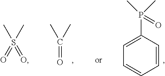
CC(C)=O.C1=CC=CC(P(C)(C)=O)=C1.CS(C)(=O)=O
